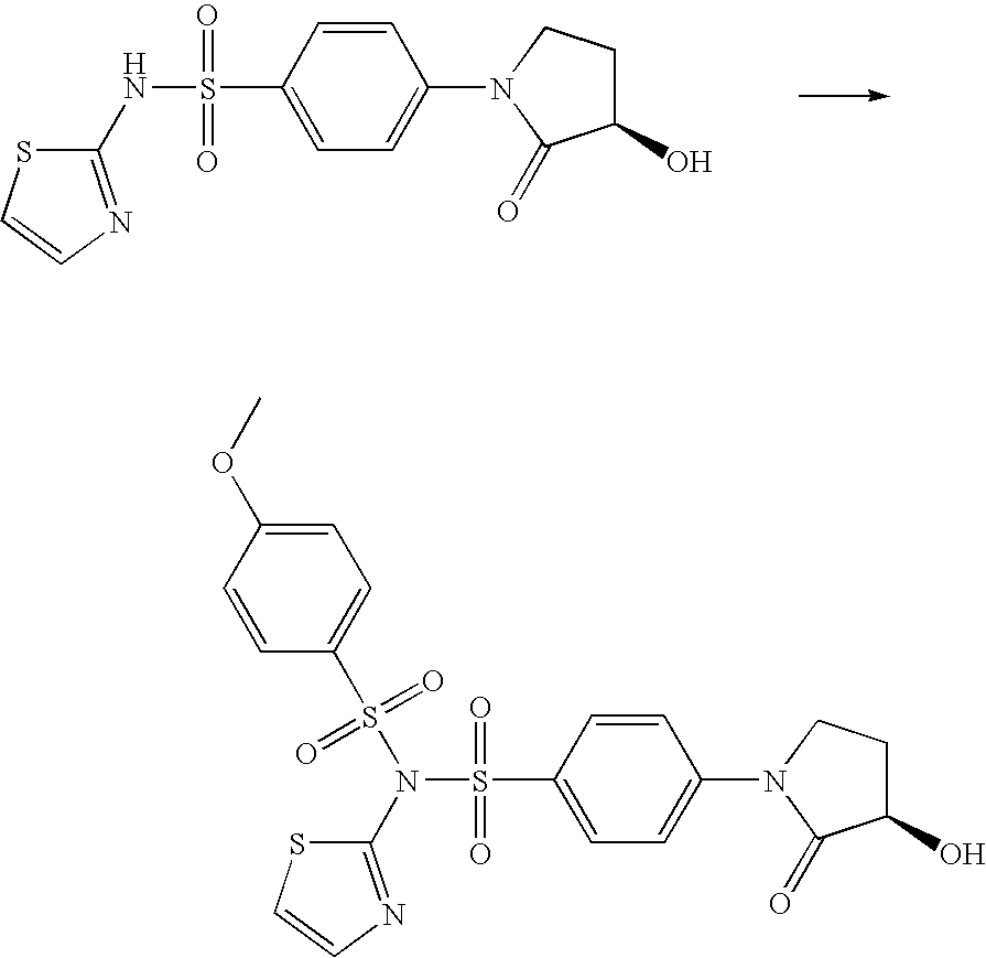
C1(NS(C2=CC=C(N3C(=O)C(O)CC3)C=C2)(=O)=O)=NC=CS1.C1(N(S(C2=CC=C(N3C(=O)C(O)CC3)C=C2)(=O)=O)S(C2=CC=C(OC)C=C2)(=O)=O)=NC=CS1
